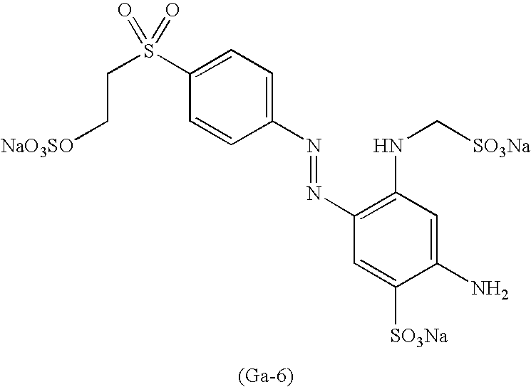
C1=C(S(CC[NaO3SO])(=O)=O)C=CC(N=NC2=C(NC[SO3Na])C=C(N)C([SO3Na])=C2)=C1.[(Ga-6)]
